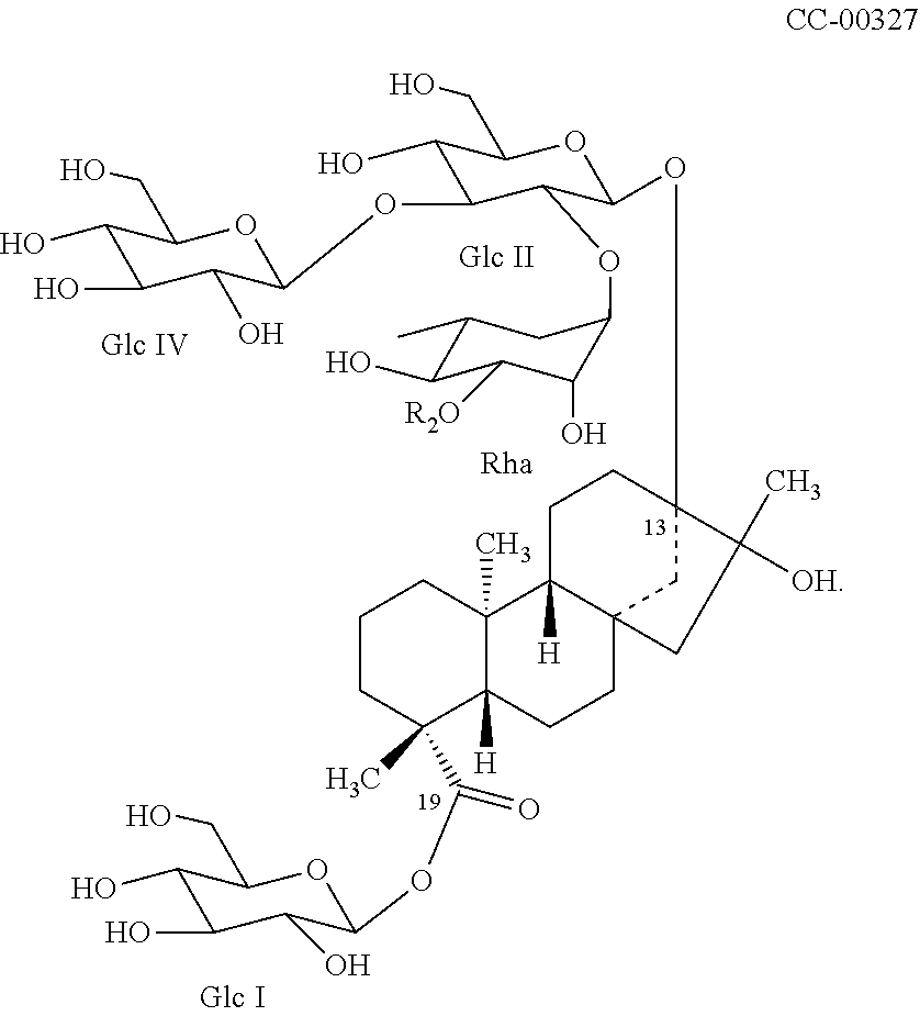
C1(O)C(OC2C(O)C(O)C(O)C(CO)O2)C(OC2C(O)C([R2O])C(O)C(C)C2)C(OC23CC4(CCC5([H])C(C)(C4([H])CC2)CCCC5(C)C(OC2C(O)C(O)C(O)C(CO)O2)=O)CC3(C)[OH])OC1CO
